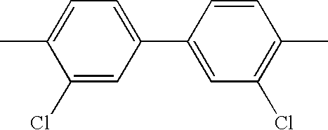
C1(C2=CC(Cl)=C(C)C=C2)=CC=C(C)C(Cl)=C1
